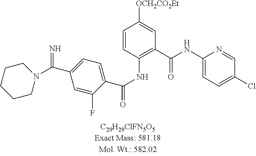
N=C(C1=CC=C(C(NC2=C(C(=O)NC3=CC=C(Cl)C=N3)C=C([OCH2CO2Et])C=C2)=O)C(F)=C1)N1CCCCC1
